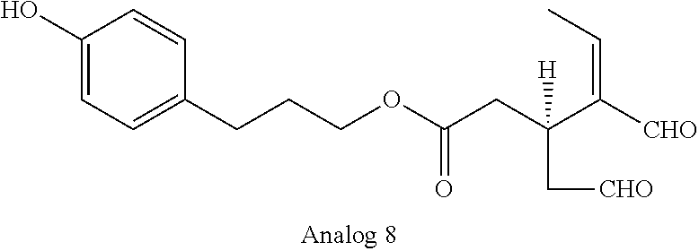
C(OC(CC(C[CHO])([H])C([CHO])=CC)=O)CCC1=CC=C(O)C=C1
